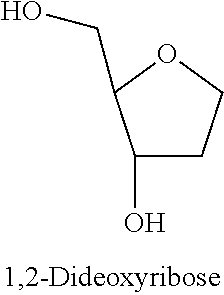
C1(O)CCOC1CO
